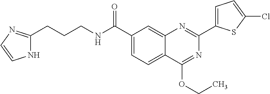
C1(C(NCCCC2=NC=CN2)=O)=CC=C2C(=C1)N=C(C1=CC=C(Cl)S1)N=C2OCC
